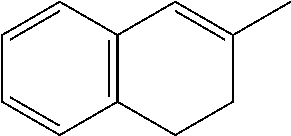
C12=C(C=CC=C1)C=C(C)CC2
